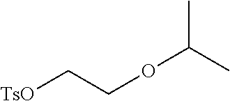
[TsO]CCOC(C)C
